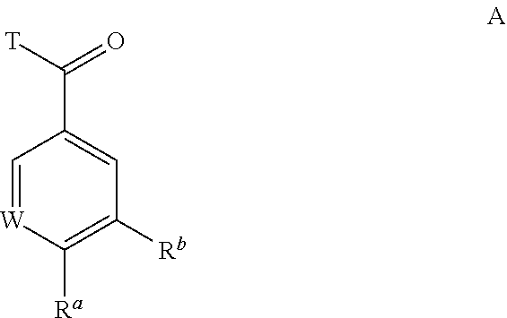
C1=[W]C([Ra])=C([Rb])C=C1C(=O)[T]
